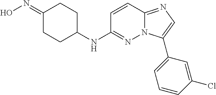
C1(=NO)CCC(NC2=NN3C(=NC=C3C3=CC=CC(Cl)=C3)C=C2)CC1
